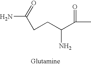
NC(CCC(N)C(C)=O)=O
